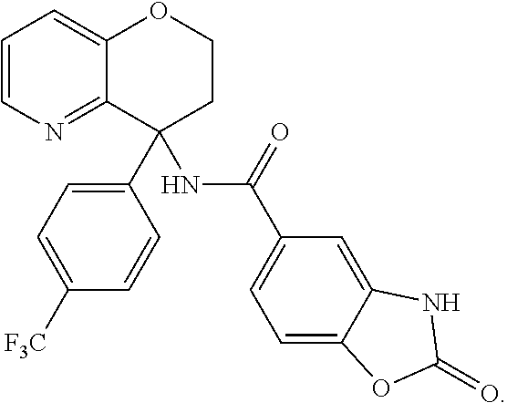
C1=CN=C2C(=C1)OCCC2(C1=CC=C([F3C])C=C1)NC(=O)C1=CC=C2C(=C1)NC(=O)O2
